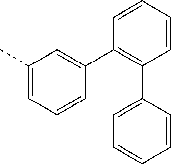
C1(C)=CC=CC(C2=C(C3=CC=CC=C3)C=CC=C2)=C1
